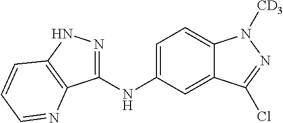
C1(NC2=CC=C3C(=C2)C(Cl)=NN3[CD3])=NNC2=C1N=CC=C2
